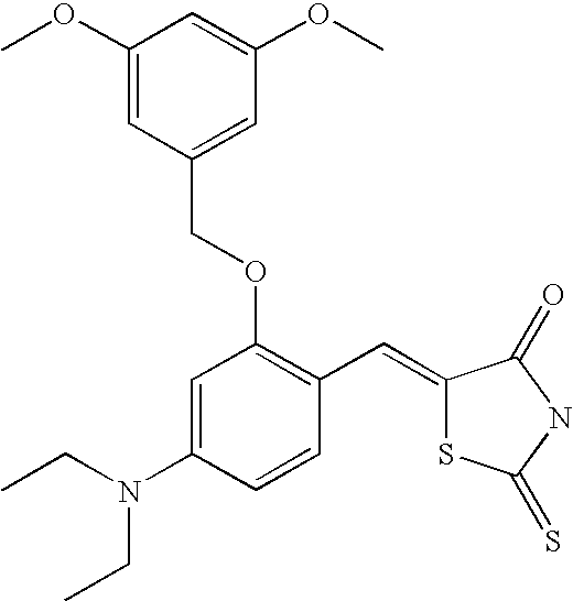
C1(OC)=CC(COC2=C(C=C3SC(=S)NC3=O)C=CC(N(CC)CC)=C2)=CC(OC)=C1
